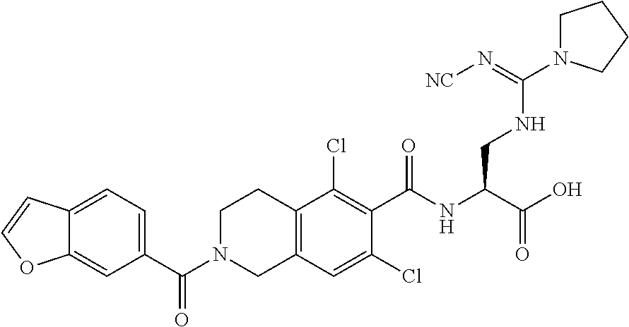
C1(C(=O)N2CC3=C(CC2)C(Cl)=C(C(=O)NC(CNC(=N[NC])N2CCCC2)C(O)=O)C(Cl)=C3)=CC=C2C(=C1)OC=C2
